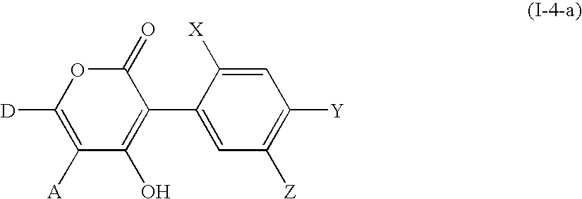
C1=C([X])C(C2=C(O)C([A])=C([D])OC2=O)=CC([Z])=C1[Y]
